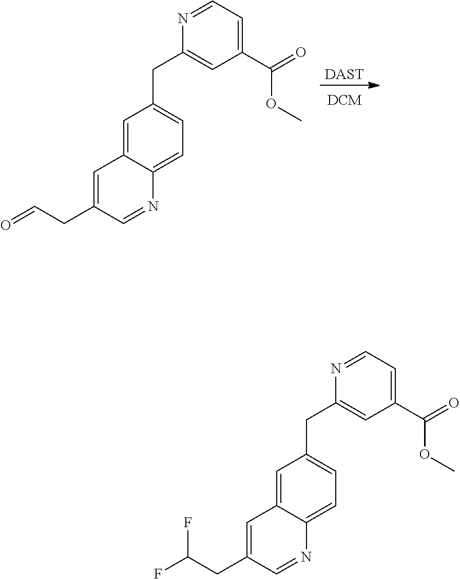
C1=C(CC=O)C=NC2=CC=C(CC3=CC(C(=O)OC)=CC=N3)C=C12.[DAST].C1=C(CC(F)F)C=NC2=CC=C(CC3=CC(C(=O)OC)=CC=N3)C=C12
